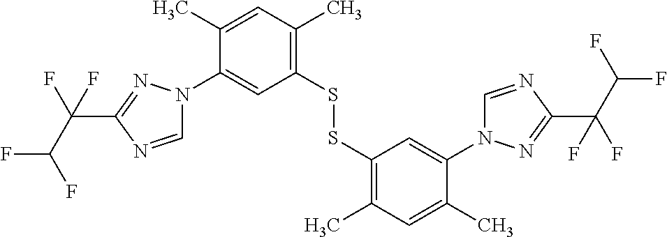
C1=NC(C(C(F)F)(F)F)=NN1C1=CC(SSC2=C(C)C=C(C)C(N3C=NC(C(C(F)F)(F)F)=N3)=C2)=C(C)C=C1C
